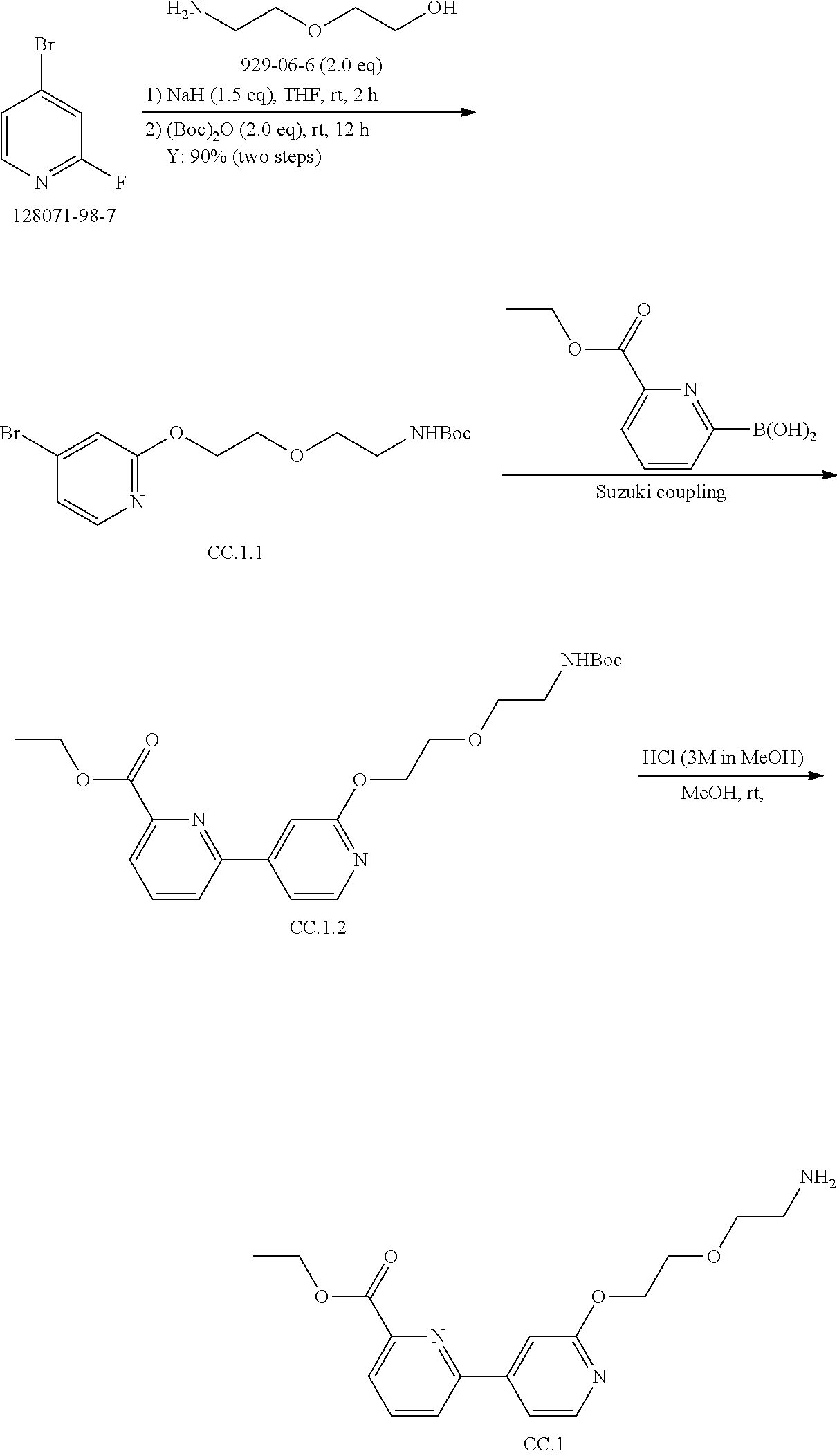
N1=C(OCCOCC[NHBoc])C=C(Br)C=C1.C1=CC([B(OH)2])=NC(C(=O)OCC)=C1.C1=CN=C(F)C=C1Br.C(COCCO)N.C1=CC(C2=CC(OCCOCC[NHBoc])=NC=C2)=NC(C(=O)OCC)=C1.C1=CC(C2=CC(NCCOCCN)=NC=C2)=NC(C(=O)OCC)=C1
